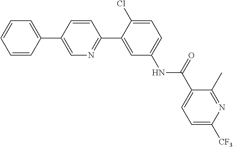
C1(C)=NC([CF3])=CC=C1C(NC1=CC=C(Cl)C(C2=NC=C(C3=CC=CC=C3)C=C2)=C1)=O
